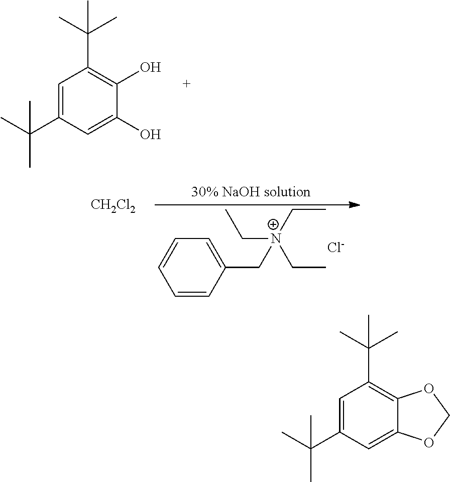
C1=C(C(C)(C)C)C=C(O)C(O)=C1C(C)(C)C.C1(C[N+](CC)(CC)CC)=CC=CC=C1.[Cl-].[CH2Cl2].C1=C(C(C)(C)C)C=C2C(=C1C(C)(C)C)OCO2
